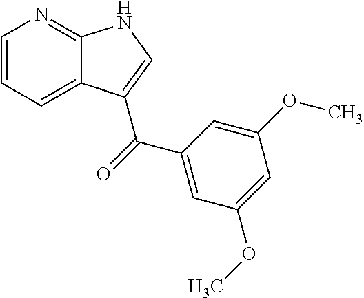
C1=CC=C2C(=N1)NC=C2C(C1=CC(OC)=CC(OC)=C1)=O
